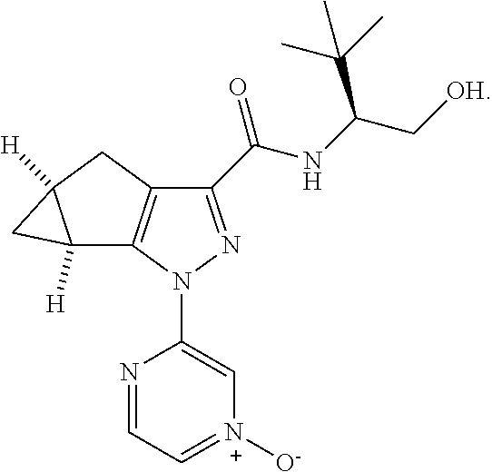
C1(C(NC(C[OH])C(C)(C)C)=O)=NN(C2=C[N+]([O-])=CC=N2)C2=C1CC1([H])C2([H])C1
